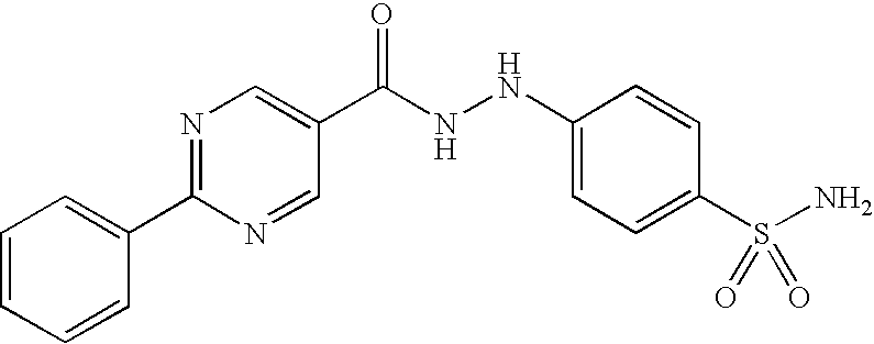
N1=C(C2=CC=CC=C2)N=CC(C(NNC2=CC=C(S(N)(=O)=O)C=C2)=O)=C1
